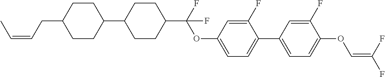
C1CC(C2CCC(C(F)(OC3=CC=C(C4=CC=C(OC=C(F)F)C(F)=C4)C(F)=C3)F)CC2)CCC1CC=CC
